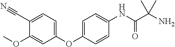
C1(C#N)=CC=C(OC2=CC=C(NC(C(N)(C)C)=O)C=C2)C=C1OC
